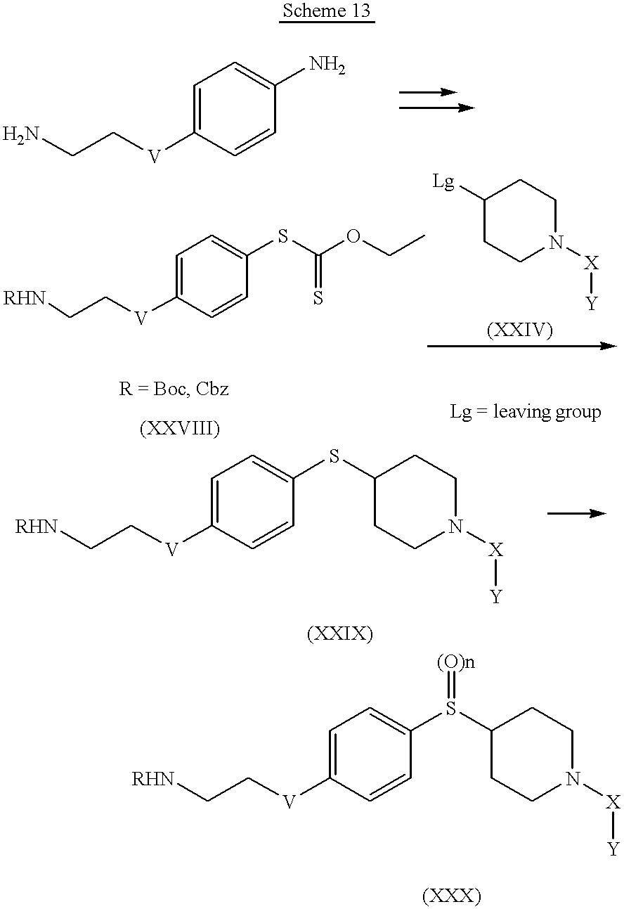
C1=C([V]CCN)C=CC(N)=C1.C1=C([V]CC[RHN])C=CC(SC(OCC)=S)=C1.C1([Lg])CCN([X][Y])CC1.C1=C([V]CC[RHN])C=CC(SC2CCN([X][Y])CC2)=C1.C1=C([V]CC[RHN])C=CC(S(C2CCN([X][Y])CC2)=[(O)n])=C1
